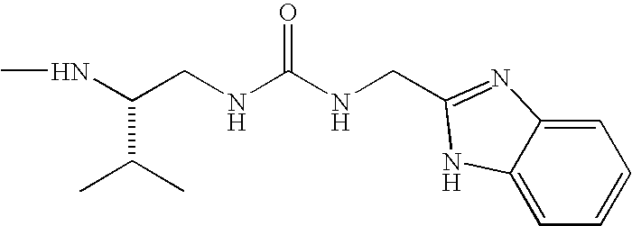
CNC(C(C)C)CNC(NCC1=NC2=CC=CC=C2N1)=O
